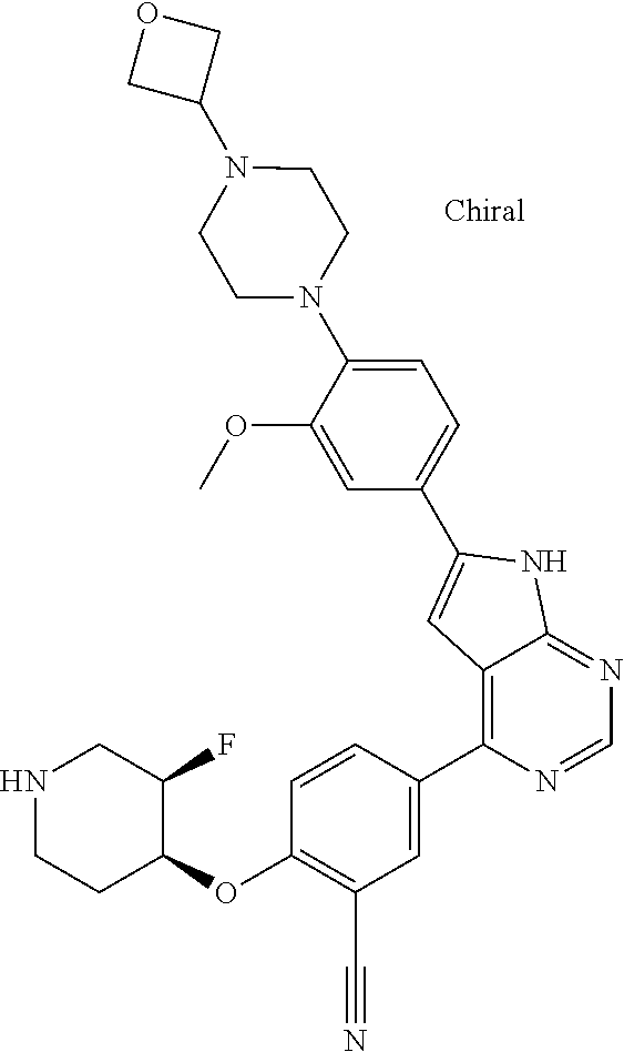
O(C1=C(C#N)C=C(C2=C3C(=NC=N2)NC(C2=CC=C(N4CCN(C5COC5)CC4)C(OC)=C2)=C3)C=C1)C1C(F)CNCC1
